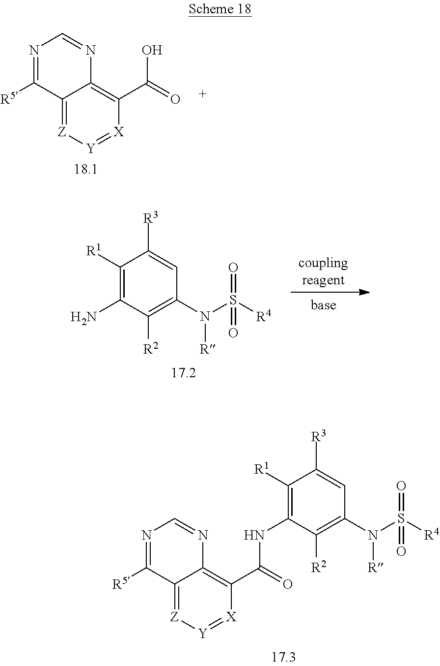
C12=[Z][Y]=[X]C(C(=O)O)=C1N=CN=C2[R5].C12=[Z][Y]=[X]C(C(=O)NC3=C([R1])C([R3])=CC(N(S([R4])(=O)=O)[R])=C3[R2])=C1N=CN=C2[R5].C1([R1])=C(N)C([R2])=C(N(S([R4])(=O)=O)[R])C=C1[R3]
